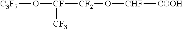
[C3F7]O[CF]([CF3])[CF2]O[CHF][COOH]
